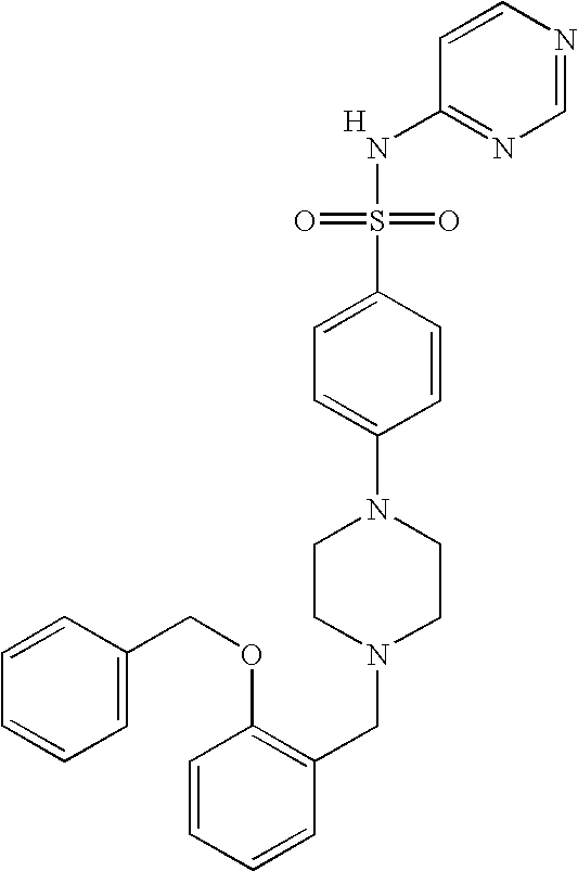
C1(N2CCN(CC3=C(OCC4=CC=CC=C4)C=CC=C3)CC2)=CC=C(S(=O)(=O)NC2=NC=NC=C2)C=C1.[H]
